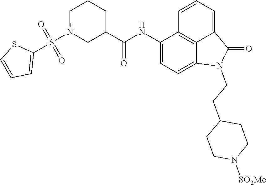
C1(NC(=O)C2CN(S(C3=CC=CS3)(=O)=O)CCC2)=CC=C2C3=C1C=CC=C3C(=O)N2CCC1CCN([SO2Me])CC1
